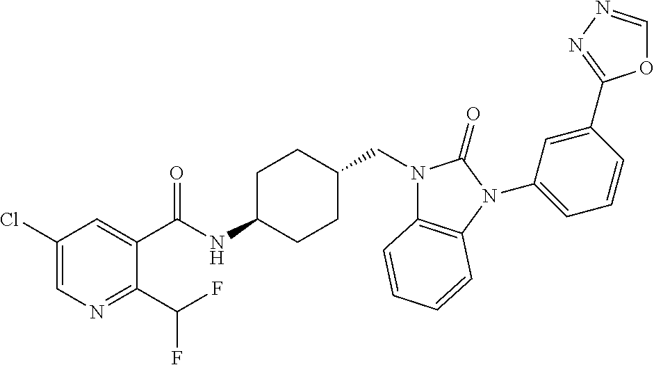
C1(Cl)=CN=C(C(F)F)C(C(NC2CCC(CN3C4=C(N(C5=CC=CC(C6=NN=CO6)=C5)C3=O)C=CC=C4)CC2)=O)=C1
